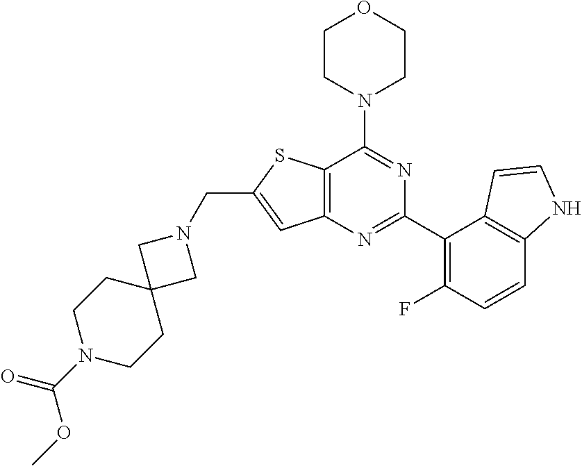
C12=C(N=C(C3=C(F)C=CC4=C3C=CN4)N=C1N1CCOCC1)C=C(CN1CC3(C1)CCN(C(=O)OC)CC3)S2
